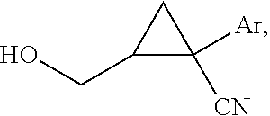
C1([Ar])([CN])C(CO)C1
